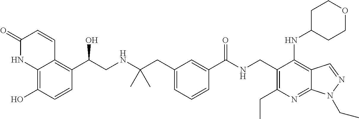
C12=C(O)C=CC(C(CNC(CC3=CC=CC(C(NCC4=C(CC)N=C5C(=C4NC4CCOCC4)C=NN5CC)=O)=C3)(C)C)O)=C1C=CC(=O)N2
